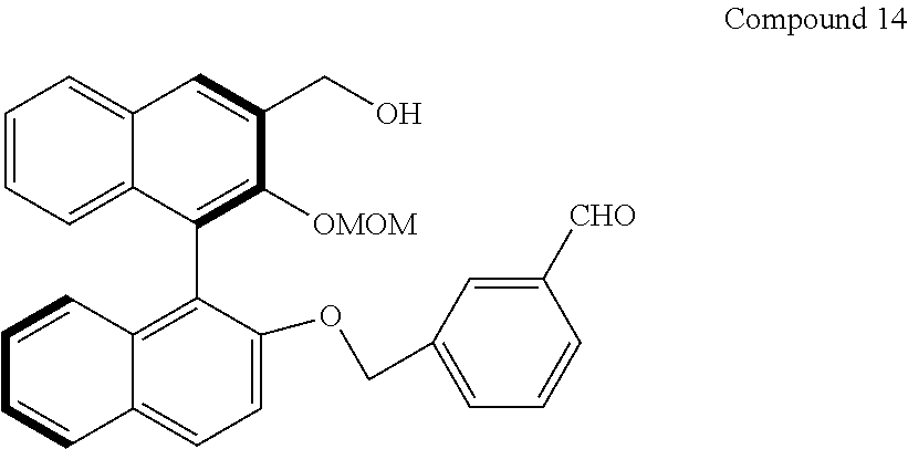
C1=CC=C2C(=C1)C=C(CO)C([OMOM])=C2C1=C2C(=CC=C1OCC1=CC=CC([CHO])=C1)C=CC=C2
